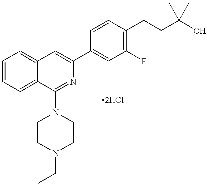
C1=CC=C2C(=C1)C=C(C1=CC(F)=C(CCC(O)(C)C)C=C1)N=C2N1CCN(CC)CC1
